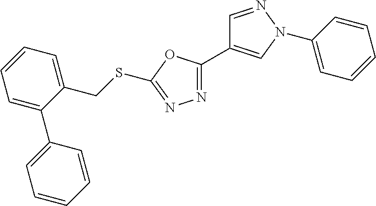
N1=C(C2=CN(C3=CC=CC=C3)N=C2)OC(SCC2=CC=CC=C2C2=CC=CC=C2)=N1
